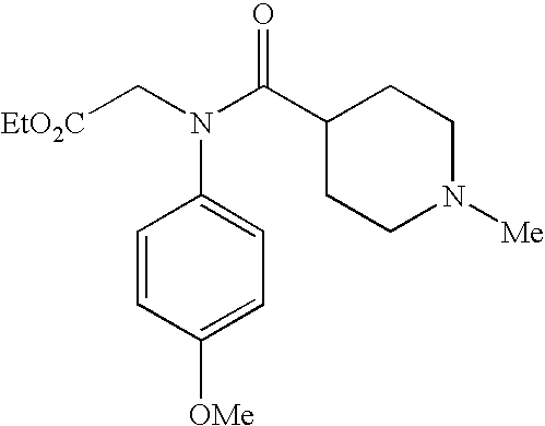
[EtO2C]CN(C(C1CCN([Me])CC1)=O)C1=CC=C([OMe])C=C1
